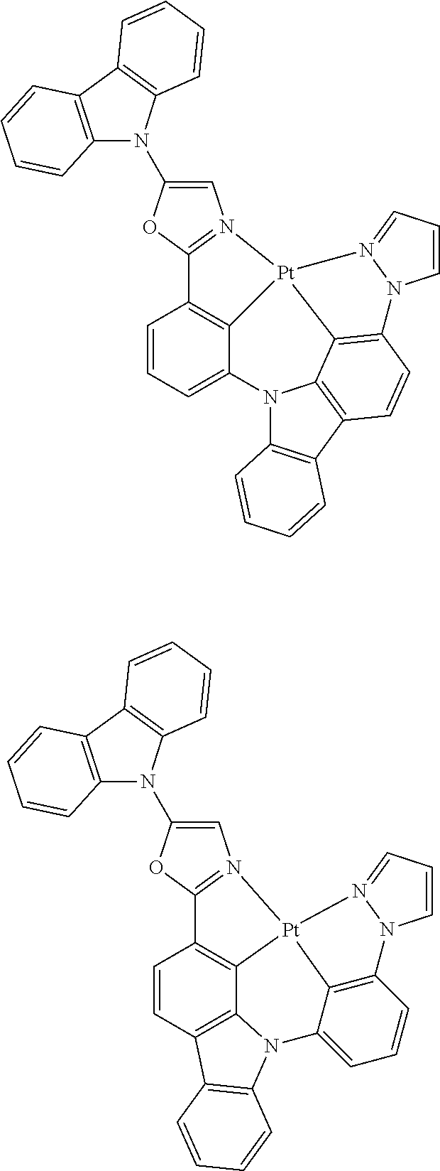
C1=CC=C2C3=C1C1=N(C=C(N4C5=C(C6=C4C=CC=C6)C=CC=C5)O1)[Pt]31C3=C(C=CC4=C3N2C2=C4C=CC=C2)N2C=CC=N21.C1=CC2=C3C4=C1C1=N(C=C(N5C6=C(C7=C5C=CC=C7)C=CC=C6)O1)[Pt]41C4=C(C=CC=C4N3C3=C2C=CC=C3)N2C=CC=N21
